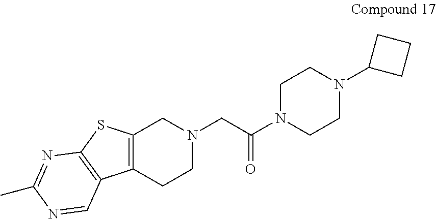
C12=C(CCN(CC(N3CCN(C4CCC4)CC3)=O)C1)C1=C(S2)N=C(C)N=C1
